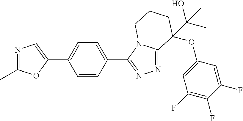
N1=C(C)OC(C2=CC=C(C3=NN=C4N3CCCC4(OC3=CC(F)=C(F)C(F)=C3)C(O)(C)C)C=C2)=C1
